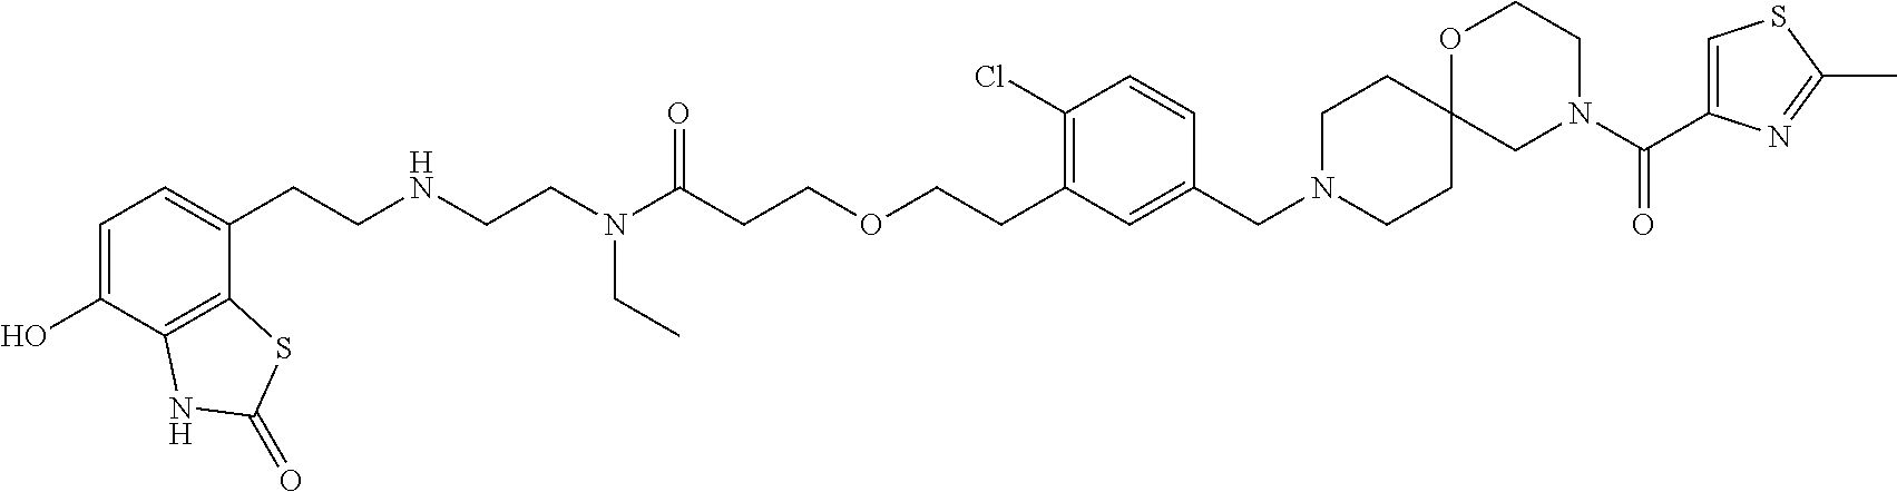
C1CC2(CCN1CC1=CC(CCOCCC(N(CCNCCC3=CC=C(O)C4=C3SC(=O)N4)CC)=O)=C(Cl)C=C1)CN(C(C1=CSC(C)=N1)=O)CCO2
